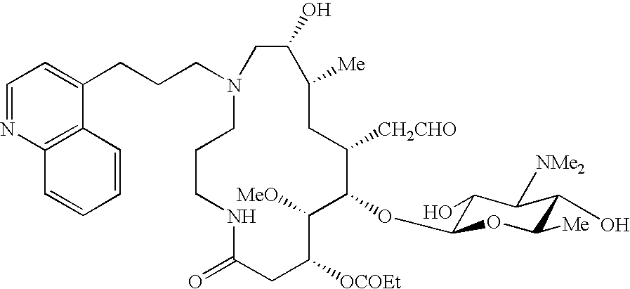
N1(CCCC2=CC=NC3=C2C=CC=C3)CCCNC(=O)CC([OCOEt])C([MeO])C(OC2C(O)C([NMe2])C(O)C([Me])O2)C([CH2CHO])CC([Me])C(O)C1
